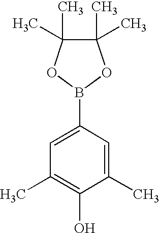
C1=C(B2OC(C)(C)C(C)(C)O2)C=C(C)C(O)=C1C
